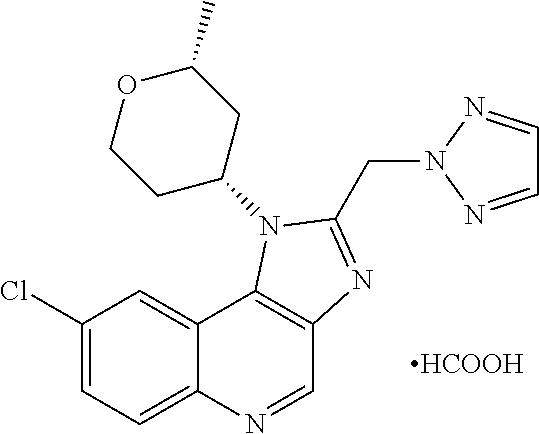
C1(Cl)=CC=C2C(=C1)C1=C(C=N2)N=C(CN2N=CC=N2)N1C1CC(C)OCC1.[HCOOH]
